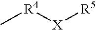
C[R4][X][R5]
